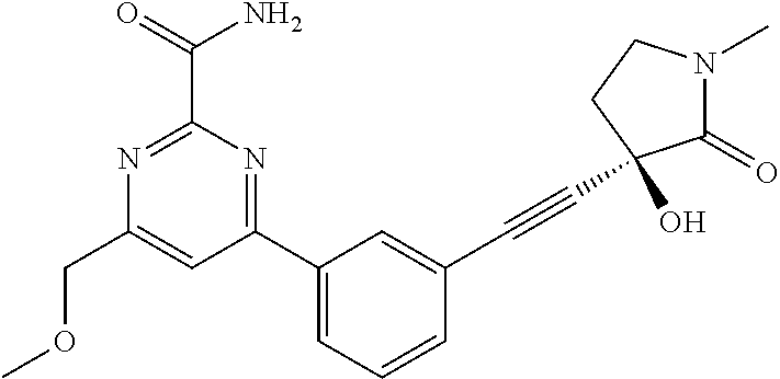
C1(COC)=CC(C2=CC=CC(C#CC3(O)C(=O)N(C)CC3)=C2)=NC(C(N)=O)=N1
